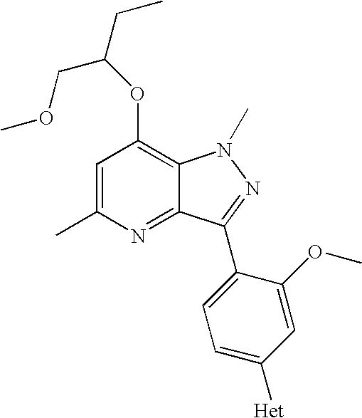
C12=NC(C)=CC(OC(CC)COC)=C1N(C)N=C2C1=CC=C([Het])C=C1OC
